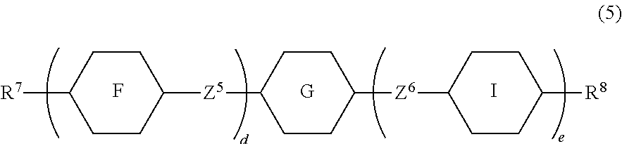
C1CC([Z5]C2CCC([R7])CC2)CCC1[Z6]C1CCC([R8])CC1.F.[G].I
